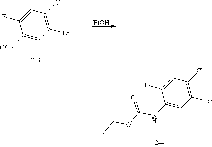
[EtOH].C1([OCN])=CC(Br)=C(Cl)C=C1F.C1(NC(OCC)=O)=CC(Br)=C(Cl)C=C1F
